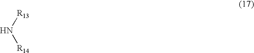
N([R13])[R14]
